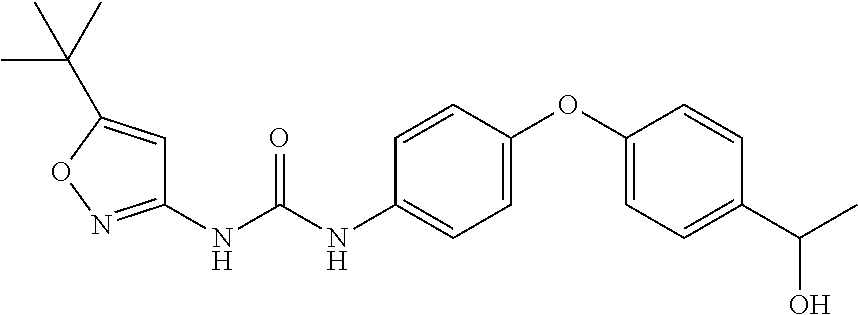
C1(NC(NC2=CC=C(OC3=CC=C(C(C)O)C=C3)C=C2)=O)=NOC(C(C)(C)C)=C1
